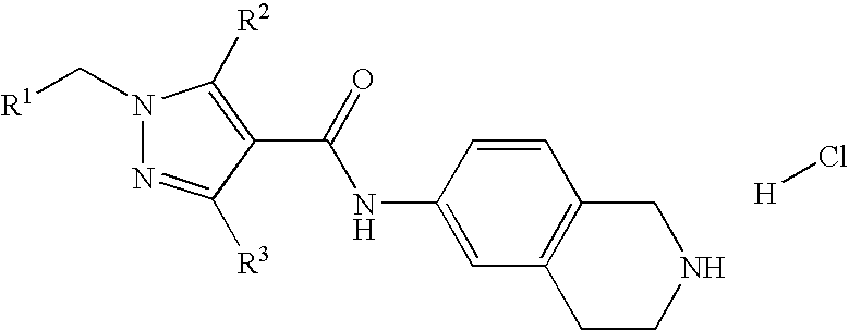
N1(C[R1])N=C([R3])C(C(NC2=CC3=C(C=C2)CNCC3)=O)=C1[R2].[H]Cl
